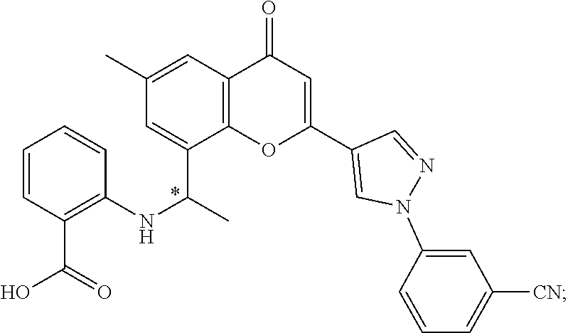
C1=CC(C(O)=O)=C(NC(C)C2=CC(C)=CC3=C2OC(C2=CN(C4=CC([CN])=CC=C4)N=C2)=CC3=O)C=C1
